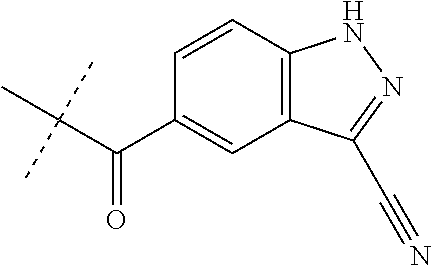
C(C(C1=CC2=C(C=C1)NN=C2C#N)=O)(C)(C)C
